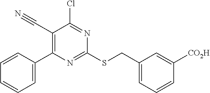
C1=C(C2=C(C#N)C(Cl)=NC(SCC3=CC=CC([CO2H])=C3)=N2)C=CC=C1
